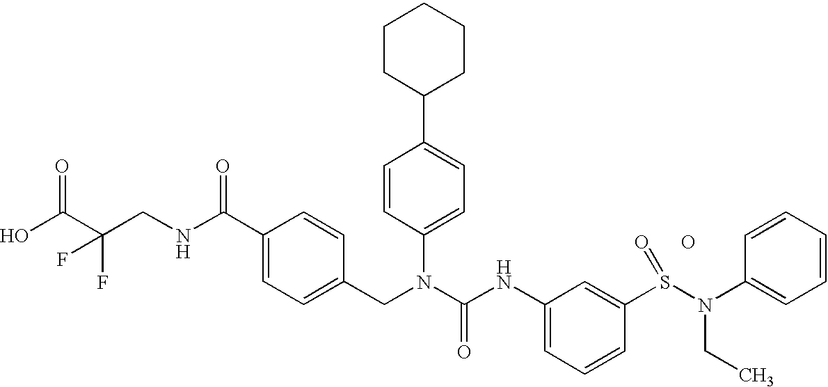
OC(C(CNC(C1=CC=C(CN(C(NC2=CC=CC(S(N(C3=CC=CC=C3)CC)=O)=C2)=O)C2=CC=C(C3CCCCC3)C=C2)C=C1)=O)(F)F)=O.O
